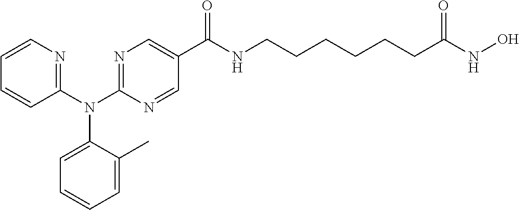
C1(N(C2=NC=CC=C2)C2=CC=CC=C2C)=NC=C(C(=O)NCCCCCCC(NO)=O)C=N1
